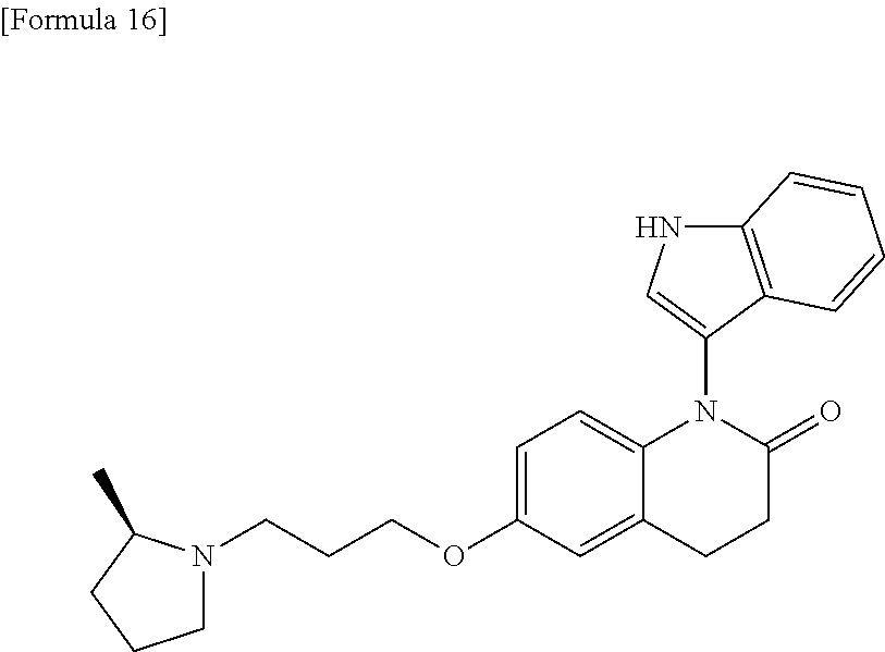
C1N(CCCOC2=CC=C3C(=C2)CCC(=O)N3C2=CNC3=C2C=CC=C3)C(C)CC1
